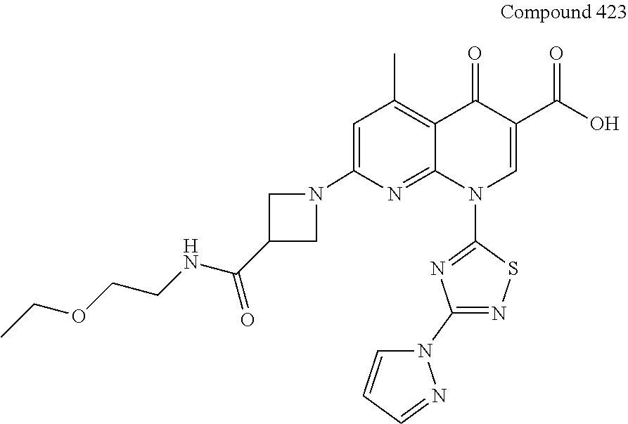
C1=C(N2CC(C(NCCOCC)=O)C2)N=C2C(=C1C)C(=O)C(C(O)=O)=CN2C1=NC(N2C=CC=N2)=NS1
